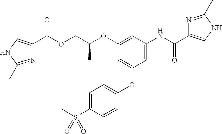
C1=C(S(C)(=O)=O)C=CC(OC2=CC(OC(COC(C3=CNC(C)=N3)=O)C)=CC(NC(=O)C3=CNC(C)=N3)=C2)=C1
